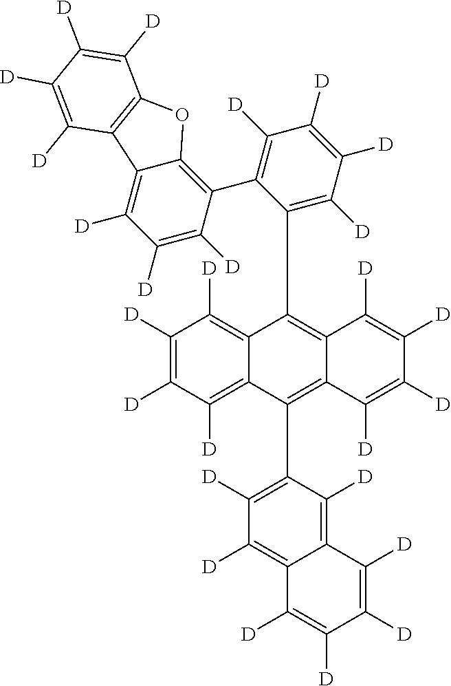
C12=C([D])C([D])=C([D])C([D])=C1C(C1=C([D])C([D])=C3C(=C1[D])C([D])=C([D])C([D])=C3[D])=C1C(=C2C2=C([D])C([D])=C([D])C([D])=C2C2=C3C(=C([D])C([D])=C2[D])C2=C(O3)C([D])=C([D])C([D])=C2[D])C([D])=C([D])C([D])=C1[D]
